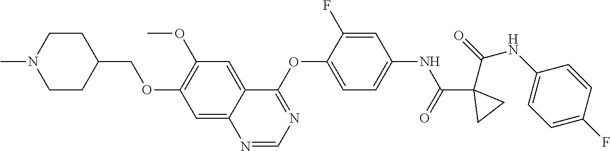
C1=C2C(=CC(OC)=C1OCC1CCN(C)CC1)C(OC1=CC=C(NC(C3(C(NC4=CC=C(F)C=C4)=O)CC3)=O)C=C1F)=NC=N2
